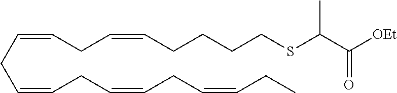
C(=CCC=CCC=CCC=CCC)CC=CCCCCSC(C([OEt])=O)C
